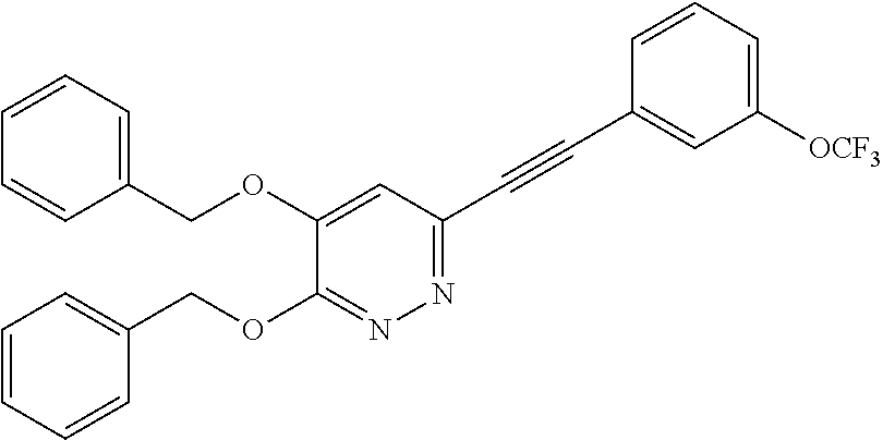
C1(COC2=CC(C#CC3=CC([OCF3])=CC=C3)=NN=C2OCC2=CC=CC=C2)=CC=CC=C1
